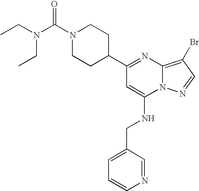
C1=CN=CC(CNC2=CC(C3CCN(C(N(CC)CC)=O)CC3)=NC3=C(Br)C=NN23)=C1
